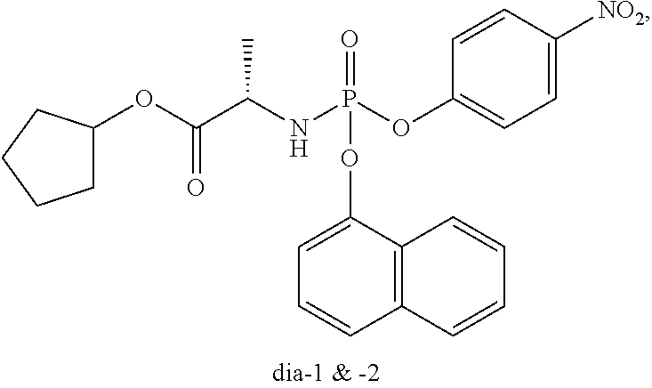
C1=C([NO2])C=CC(OP(NC(C(OC2CCCC2)=O)C)(=O)OC2=CC=CC3=C2C=CC=C3)=C1
